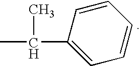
CC(C1=CC=CC=C1)C
